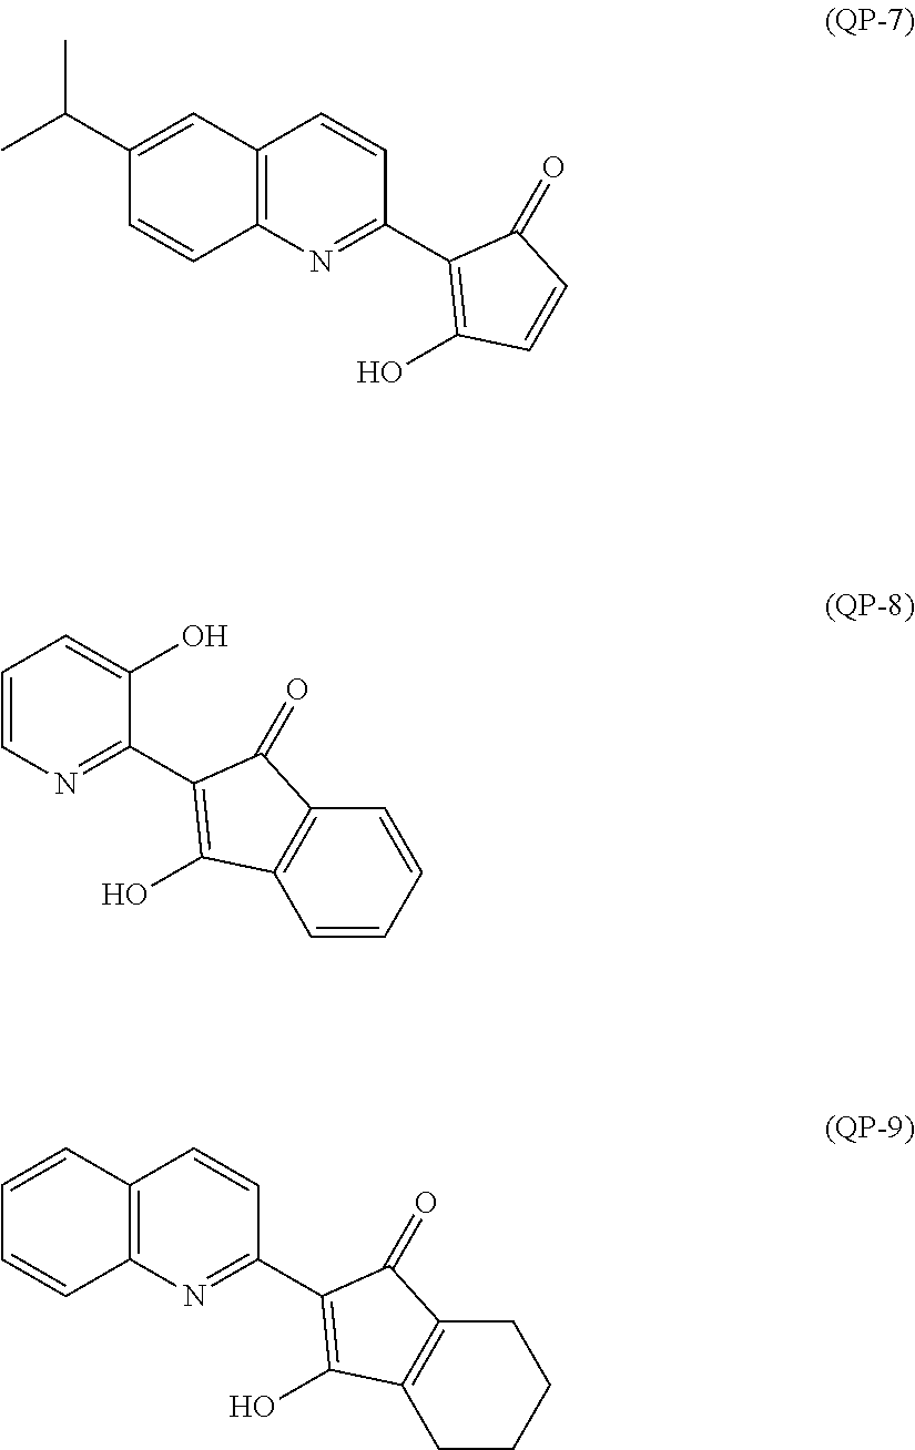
C1(C(C)C)=CC2=C(C=C1)N=C(C1=C(O)C=CC1=O)C=C2.C1=CC=C(O)C(C2=C(O)C3=C(C=CC=C3)C2=O)=N1.C1=CC2=C(C=C1)N=C(C1=C(O)C3=C(CCCC3)C1=O)C=C2
